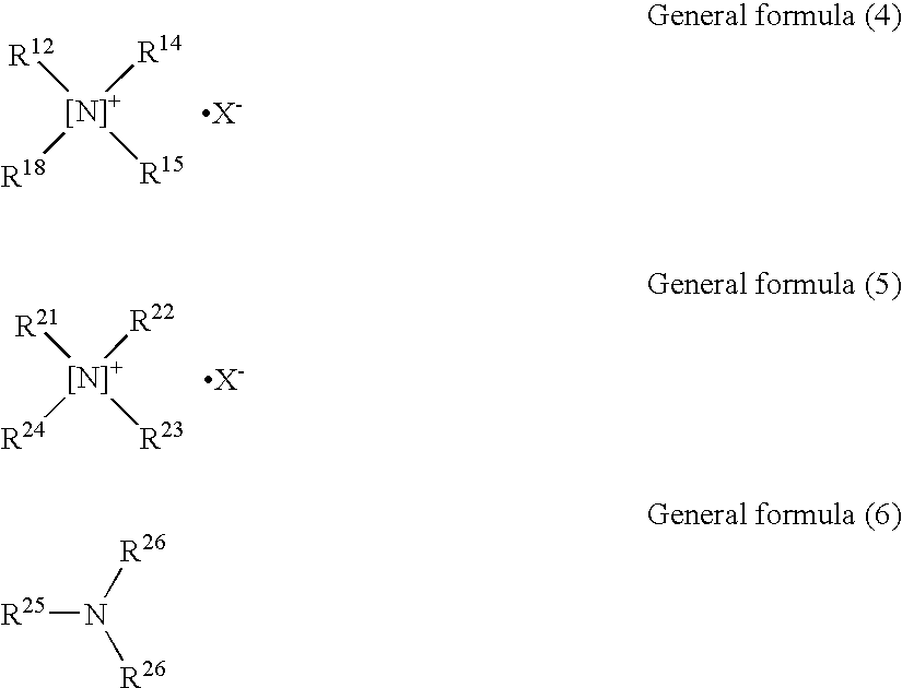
[[N]+]([R14])([R15])([R12])[R18].[[N]+]([R22])([R23])([R21])[R24].[R25]N([R26])[R26]
